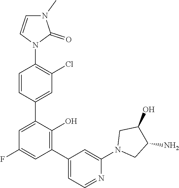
C1=CN(C2=C(Cl)C=C(C3=CC(F)=CC(C4=CC=NC(N5CC(N)C(O)C5)=C4)=C3O)C=C2)C(=O)N1C
